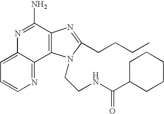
C1=C2C(=NC=C1)C1=C(C(N)=N2)N=C(CCCC)N1CCNC(C1CCCCC1)=O
